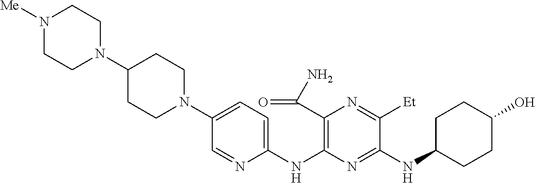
C1(NC2=C(C(N)=O)N=C([Et])C(NC3CCC(O)CC3)=N2)=CC=C(N2CCC(N3CCN([Me])CC3)CC2)C=N1
